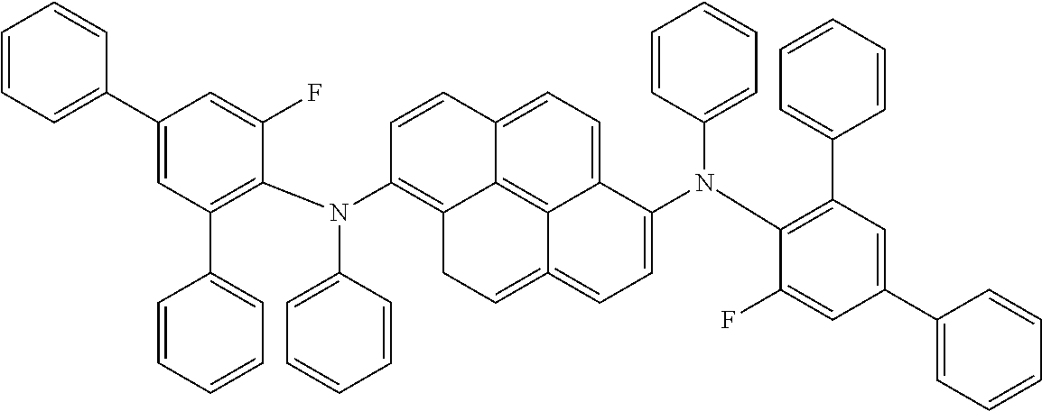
C1=CC=C(C2=CC(C3=CC=CC=C3)=C(N(C3=C4C5=C6C(=CC=C5C=C3)C(N(C3=CC=CC=C3)C3=C(C5=CC=CC=C5)C=C(C5=CC=CC=C5)C=C3F)=CC=C6=CC4)C3=CC=CC=C3)C(F)=C2)C=C1
